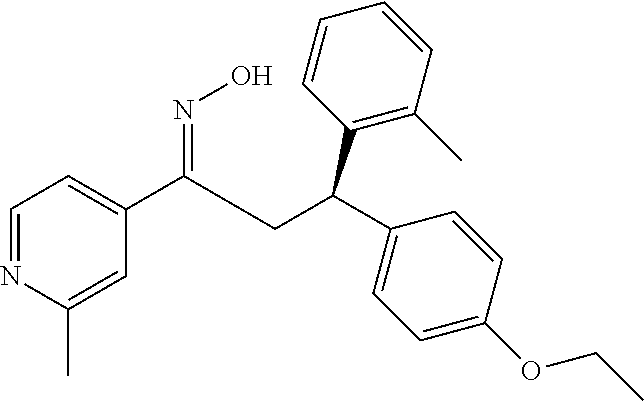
C1(C(CC(C2=CC=C(OCC)C=C2)C2=C(C)C=CC=C2)=NO)=CC=NC(C)=C1
